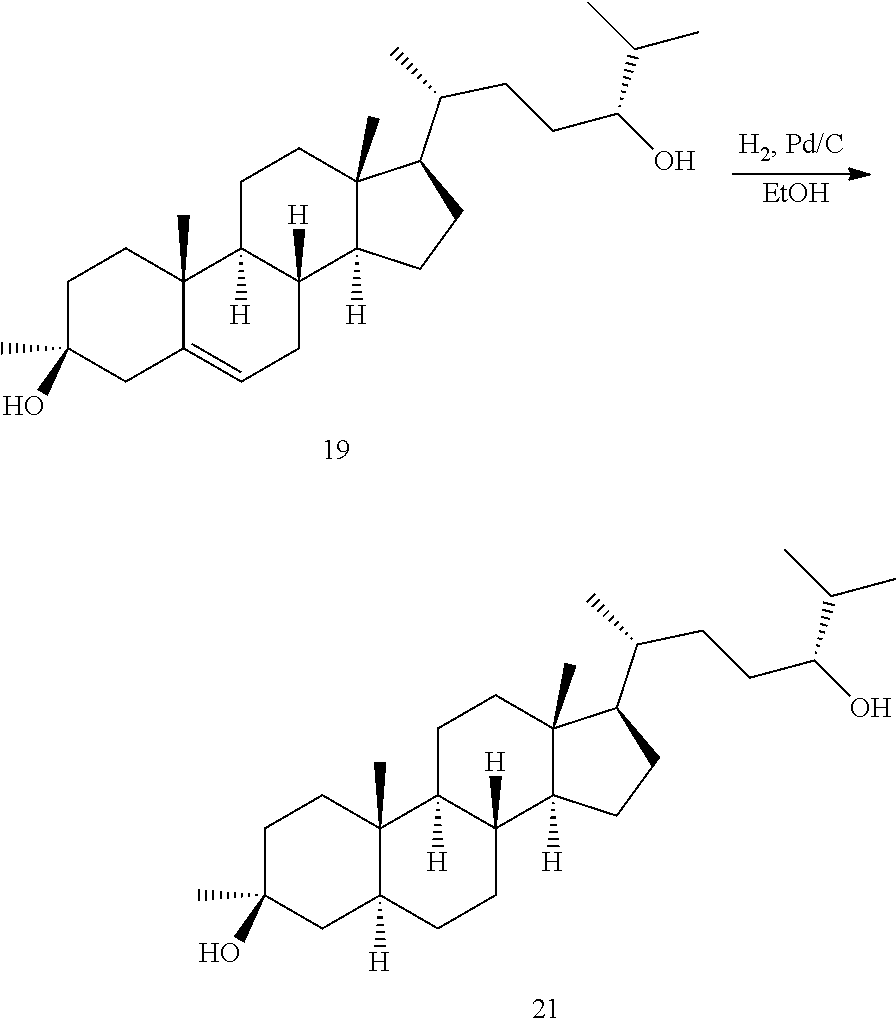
C(CCC(O)C(C)C)(C1CCC2([H])C3([H])CCC4([H])CC(C)(O)CCC4(C)C3([H])CCC12C)C.C(CCC(O)C(C)C)(C1CCC2([H])C3([H])CC=C4CC(C)(O)CCC4(C)C3([H])CCC12C)C.[EtOH]
